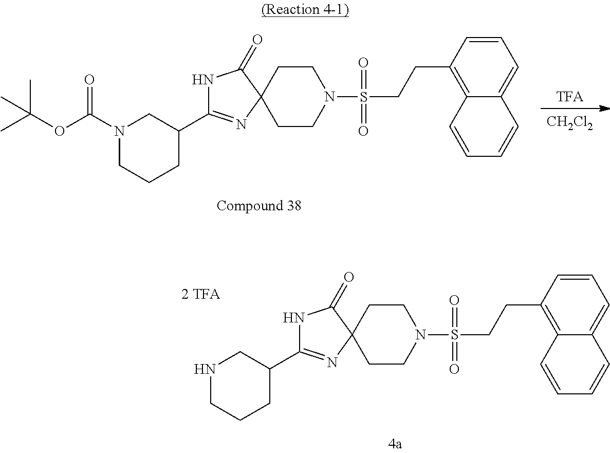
C12(CCN(S(CCC3=C4C(=CC=C3)C=CC=C4)(=O)=O)CC1)C(=O)NC(C1CCCNC1)=N2.[TFA].[CH2Cl2].C12(CCN(S(CCC3=C4C(=CC=C3)C=CC=C4)(=O)=O)CC1)C(=O)NC(C1CCCN(C(=O)OC(C)(C)C)C1)=N2
